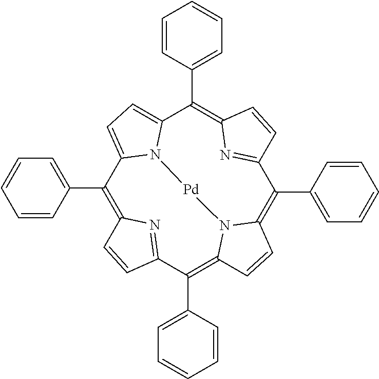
C1(C2=CC=CC=C2)=C2N=C(C(C3=CC=CC=C3)=C3N4C(=C(C5=CC=CC=C5)C5=NC(=C(C6=CC=CC=C6)C6=CC=C1N6[Pd]4)C=C5)C=C3)C=C2
